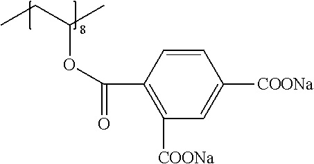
CCC(C)OC(C1=C([COONa])C=C([COONa])C=C1)=O
